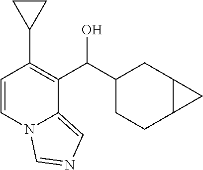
C1(C(C2=C(C3CC3)C=CN3C2=CN=C3)O)CCC2C(C1)C2
